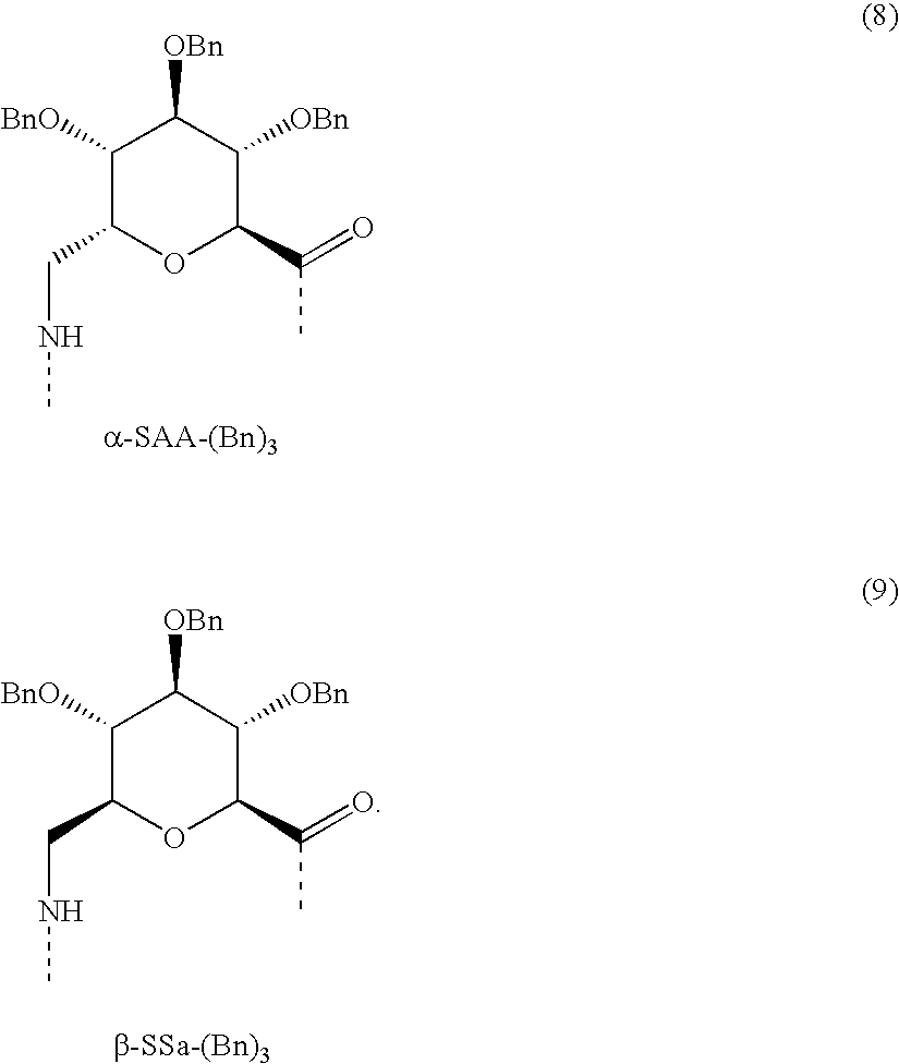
C1([BnO])C(CNC)OC(C(=O)C)C([OBn])C1[OBn].C1([BnO])C(CNC)OC(C(=O)C)C([OBn])C1[OBn]
